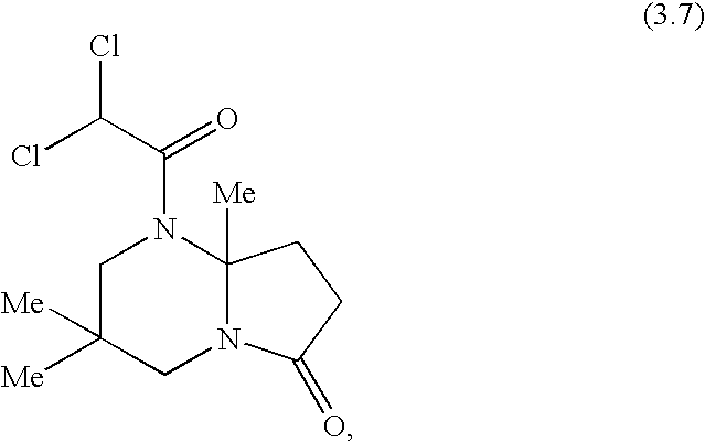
C1C([Me])([Me])CN2C([Me])(N1C(C(Cl)Cl)=O)CCC2=O
